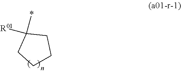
C1CCC(*)([R01])C1
